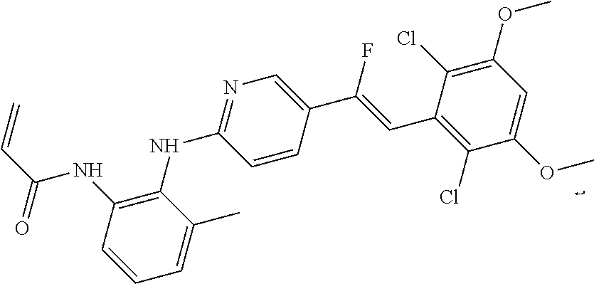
C1=CC(NC(C=C)=O)=C(NC2=NC=C(C(=CC3=C(Cl)C(OC)=CC(OC)=C3Cl)F)C=C2)C(C)=C1
